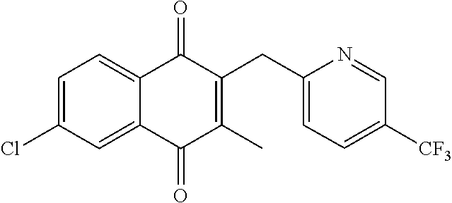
C1(Cl)=CC=C2C(=O)C(CC3=CC=C([CF3])C=N3)=C(C)C(=O)C2=C1
